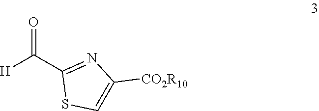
O=C(C1=NC([CO2R10])=CS1)[H]
